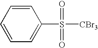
C1=CC=CC=C1S([CBr3])(=O)=O
